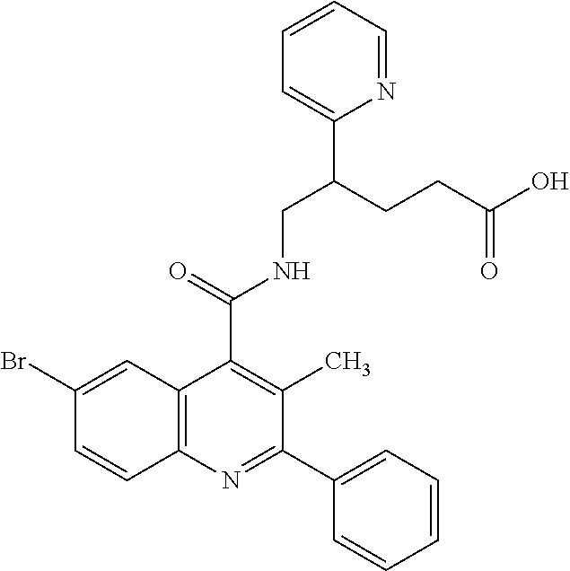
C12=C(N=C(C3=CC=CC=C3)C(C)=C1C(=O)NCC(CCC(O)=O)C1=CC=CC=N1)C=CC(Br)=C2
